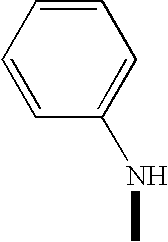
N(C)C1=CC=CC=C1
